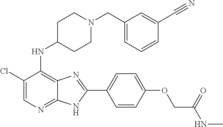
C1(Cl)=CN=C2C(=C1NC1CCN(CC3=CC=CC(C#N)=C3)CC1)N=C(C1=CC=C(OCC(NC)=O)C=C1)N2
